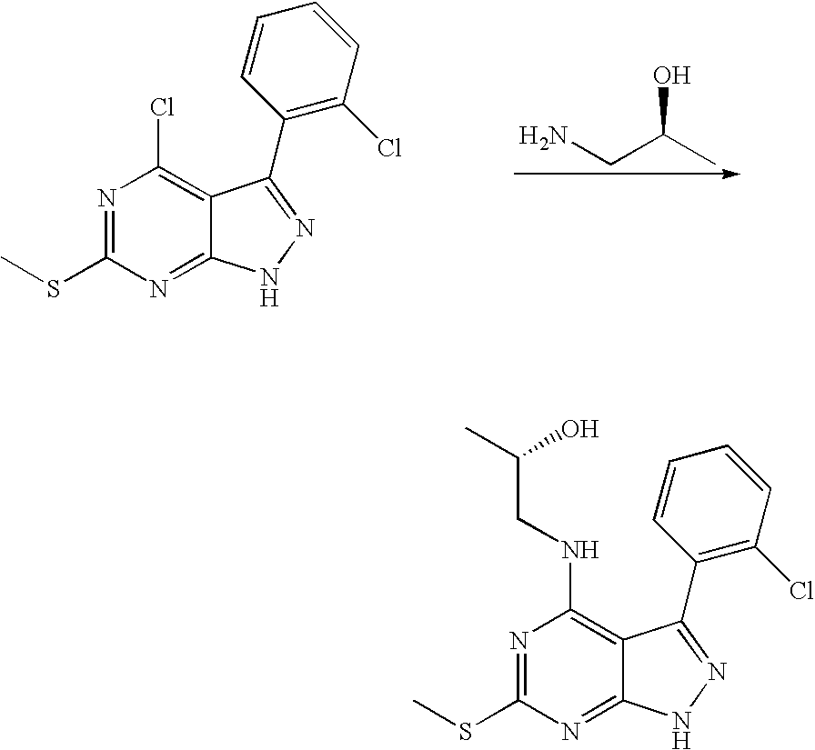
N1=C(SC)N=C2C(=C1Cl)C(C1=C(Cl)C=CC=C1)=NN2.NCC(C)O.N1=C(SC)N=C2C(=C1NCC(C)O)C(C1=C(Cl)C=CC=C1)=NN2
